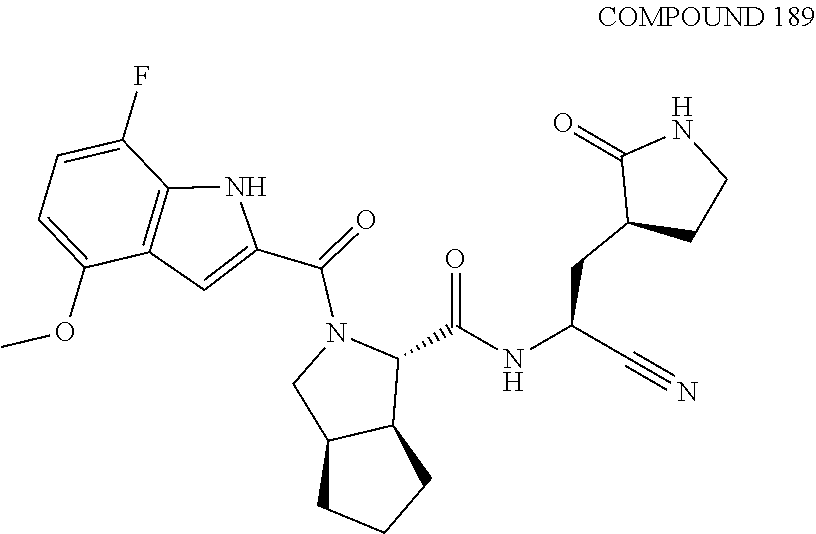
C1=C(OC)C2=C(C(F)=C1)NC(C(=O)N1CC3C(C1C(NC(C#N)CC1CCNC1=O)=O)CCC3)=C2
